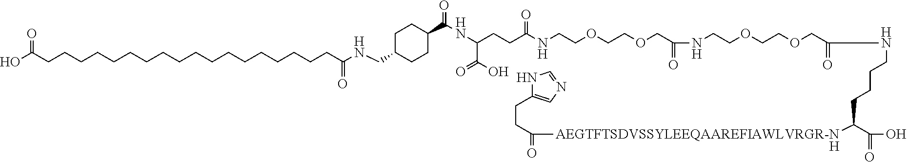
N1C(CCC(=O)[AEGTFTSDVSSYLEEQAAREFIAWLVRGR-N]C(C(=O)O)CCCCNC(=O)COCCOCCNC(=O)COCCOCCNC(CCC(NC(=O)C2CCC(CNC(CCCCCCCCCCCCCCCCCCC(O)=O)=O)CC2)C(=O)O)=O)=CN=C1.[H]
